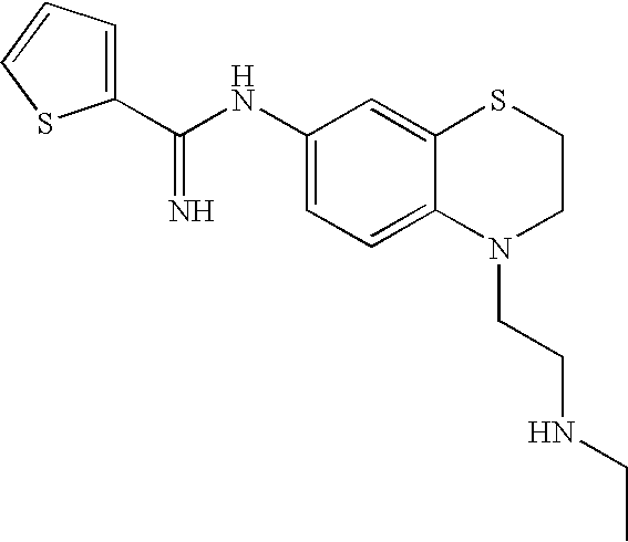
C(NC1=CC=C2C(=C1)SCCN2CCNCC)(=N)C1=CC=CS1
